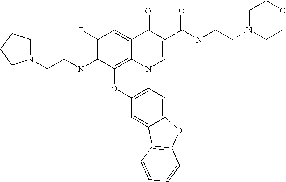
C1(F)=C(NCCN2CCCC2)C2=C3C(=C1)C(=O)C(C(NCCN1CCOCC1)=O)=CN3C1=C(O2)C=C2C(=C1)OC1=C2C=CC=C1
